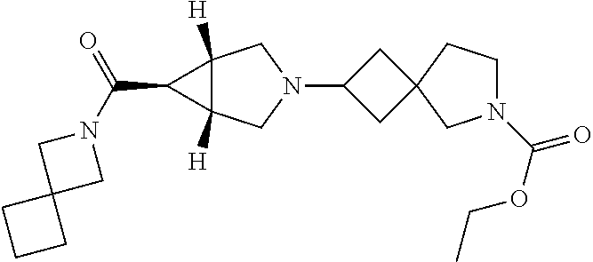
C1C(N2CC3([H])C([H])(C2)C3C(N2CC3(C2)CCC3)=O)CC12CN(C(OCC)=O)CC2
